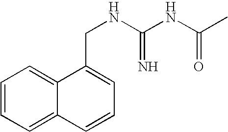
C1=CC=C2C(=C1)C(CNC(NC(C)=O)=N)=CC=C2
